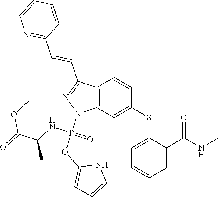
C1(SC2=CC3=C(C=C2)C(C=CC2=NC=CC=C2)=NN3P(OC2=CC=CN2)(NC(C)C(=O)OC)=O)=CC=CC=C1C(NC)=O
